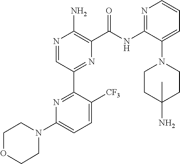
N1=CC(C2=NC(N3CCOCC3)=CC=C2[CF3])=NC(C(NC2=NC=CC=C2N2CCC(N)(C)CC2)=O)=C1N
